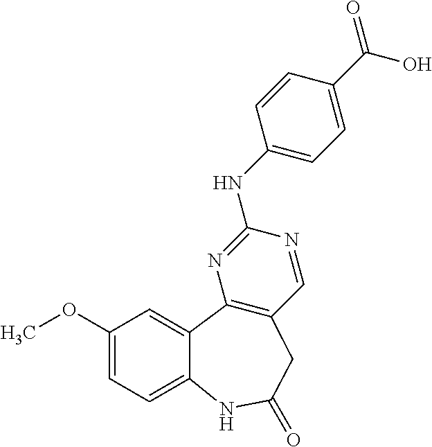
C1(NC2=CC=C(C(O)=O)C=C2)=NC2=C(C=N1)CC(=O)NC1=CC=C(OC)C=C21
